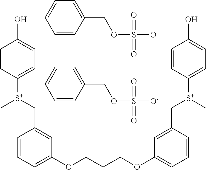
C1=CC(COS([O-])(=O)=O)=CC=C1.C1=CC(COS([O-])(=O)=O)=CC=C1.C1=CC=C(OCCCOC2=CC=CC(C[S+](C3=CC=C(O)C=C3)C)=C2)C=C1C[S+](C1=CC=C(O)C=C1)C
